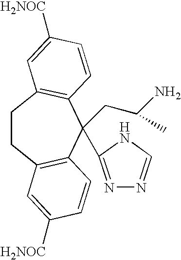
C1CC2=C(C=CC([H2NOC])=C2)C(CC(N)C)(C2=NN=CN2)C2=C1C=C([H2NOC])C=C2
